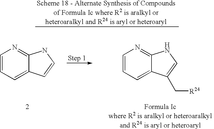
C1=CC=C2C(=N1)NC=C2.C1=CC=C2C(=N1)NC=C2C[R24]
